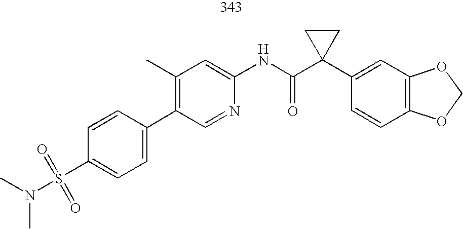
C1(C2=CC=C(S(N(C)C)(=O)=O)C=C2)=C(C)C=C(NC(C2(C3=CC4=C(C=C3)OCO4)CC2)=O)N=C1
